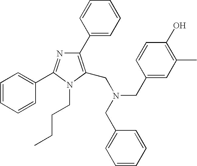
C1(C2=C(CN(CC3=CC(C)=C(O)C=C3)CC3=CC=CC=C3)N(CCCC)C(C3=CC=CC=C3)=N2)=CC=CC=C1
